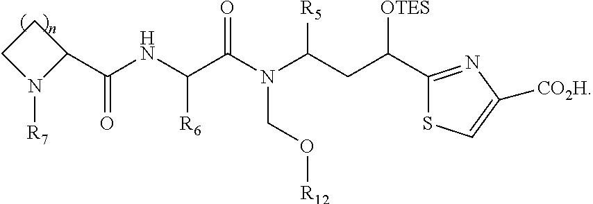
C1CN([R7])C1C(NC(C(N(C(CC(C1=NC([CO2H])=CS1)[OTES])[R5])CO[R12])=O)[R6])=O
